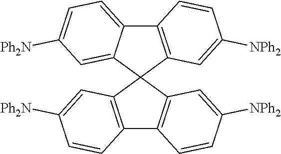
C12=CC=C([Ph2N])C=C1C1(C3=C2C=CC([NPh2])=C3)C2=C(C3=C1C=C([NPh2])C=C3)C=CC([Ph2N])=C2
